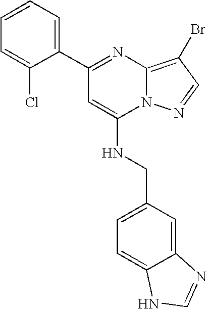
C1=CC=C(C2=NC3=C(Br)C=NN3C(NCC3=CC=C4C(=C3)N=CN4)=C2)C(Cl)=C1
